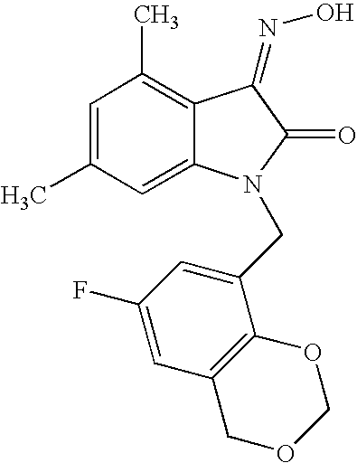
C1=C(C)C=C2C(=C1C)C(=NO)C(=O)N2CC1=CC(F)=CC2=C1OCOC2
